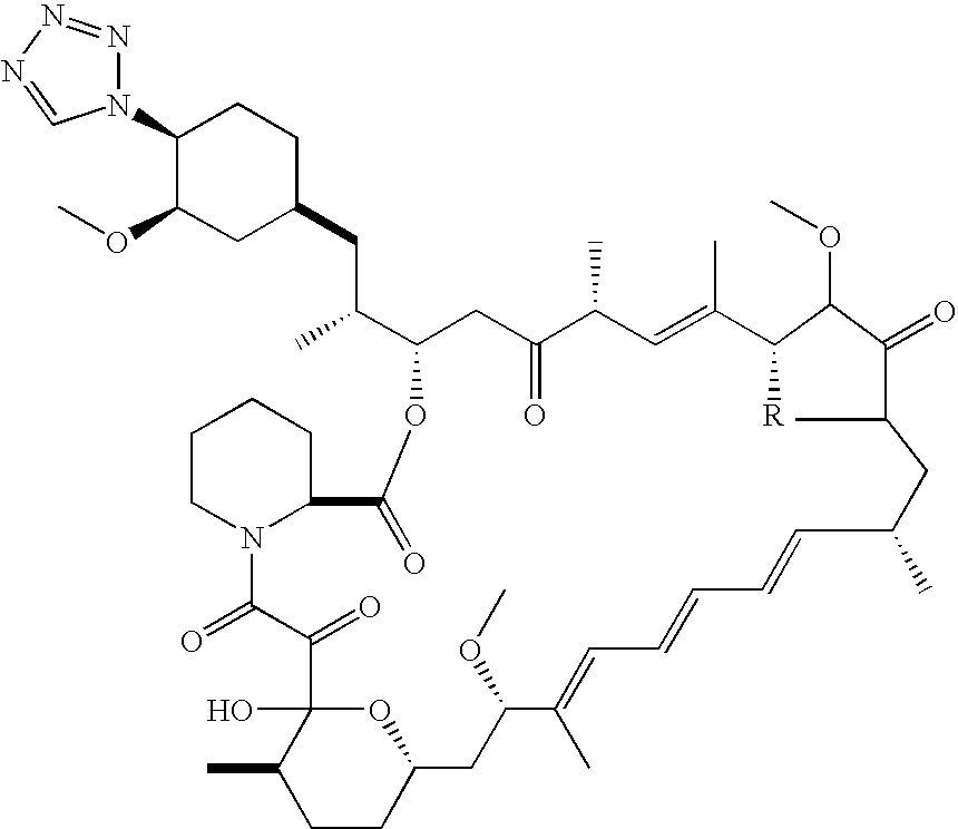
C1(N2N=NN=C2)C(OC)CC(CC(C)C2CC(=O)C(C)C=C(C)C([R])C(OC)C(=O)C(C)CC(C)C=CC=CC=C(C)C(OC)CC3OC(O)(C(C)CC3)C(=O)C(=O)N3C(CCCC3)C(=O)O2)CC1
